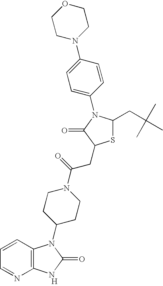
[H].C12=C(C=CC=N1)N(C1CCN(C(=O)CC3SC(CC(C)(C)C)N(C4=CC=C(N5CCOCC5)C=C4)C3=O)CC1)C(=O)N2
